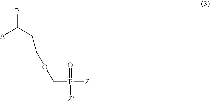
BC([A])CCOCP(=O)([Z])[Z]
